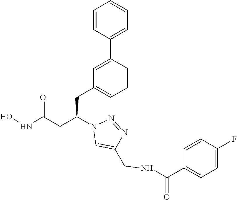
ONC(CC(N1C=C(CNC(C2=CC=C(F)C=C2)=O)N=N1)CC1=CC=CC(C2=CC=CC=C2)=C1)=O
